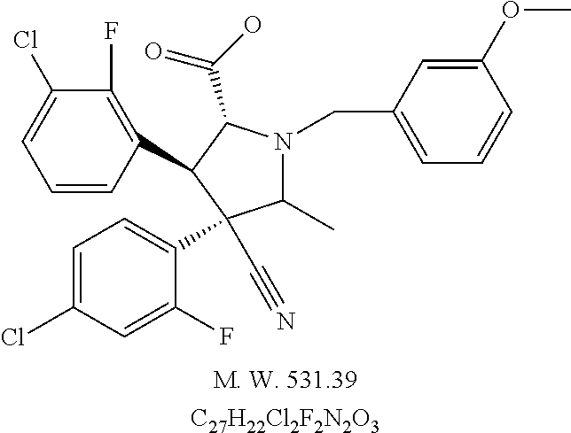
C1(C)N(CC2=CC=CC(OC)=C2)C(C(O)=O)C(C2=C(F)C(Cl)=CC=C2)C1(C1=CC=C(Cl)C=C1F)C#N.[C27H22Cl2F2N2O3]
